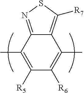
C12=C([R7])SN=C1C(C)=C([R5])C([R6])=C2C
